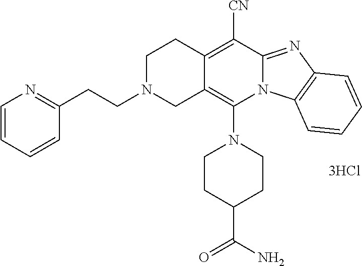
[3HCl].N1(C2=C3C(=C([CN])C4=NC5=C(N24)C=CC=C5)CCN(CCC2=NC=CC=C2)C3)CCC(C(N)=O)CC1
